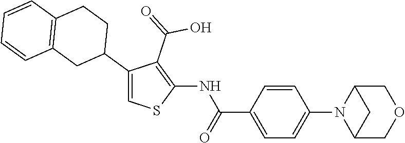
C1=CC(C(=O)NC2=C(C(=O)O)C(C3CCC4=C(C3)C=CC=C4)=CS2)=CC=C1N1C2COCC1C2
